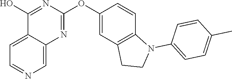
C12=CC=NC=C1N=C(OC1=CC3=C(C=C1)N(C1=CC=C(C)C=C1)CC3)N=C2O
